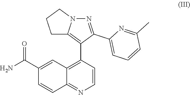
C12=NC=CC(C3=C4CCCN4N=C3C3=CC=CC(C)=N3)=C1C=C(C(N)=O)C=C2
